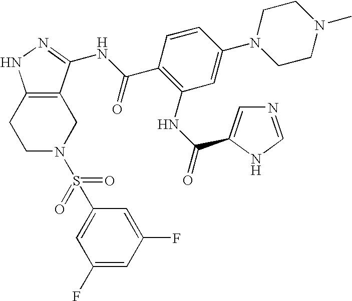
C1N(S(=O)(=O)C2=CC(F)=CC(F)=C2)CC2=C(C1)NN=C2NC(C1=C(NC(=O)C2=CN=CN2)C=C(N2CCN(C)CC2)C=C1)=O
